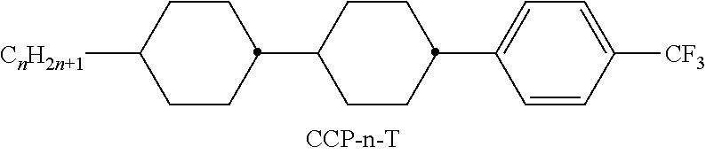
C1CC(C2CCC(C3=CC=C([CF3])C=C3)CC2)CCC1[CnH2n+1]
